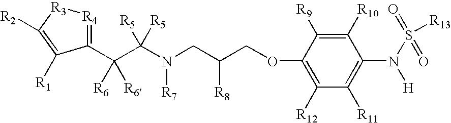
C1(C(C(N(CC(COC2=C([R12])C([R11])=C(N(S([R13])(=O)=O)[H])C([R10])=C2[R9])[R8])[R7])([R5])[R5])([R6])[R6])=[R4][R3]C([R2])=C1[R1]
